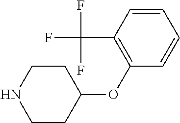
C1=CC(C(F)(F)F)=C(OC2CCNCC2)C=C1
